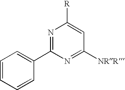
N1=C(C2=CC=CC=C2)N=C([NRR])C=C1[R]
